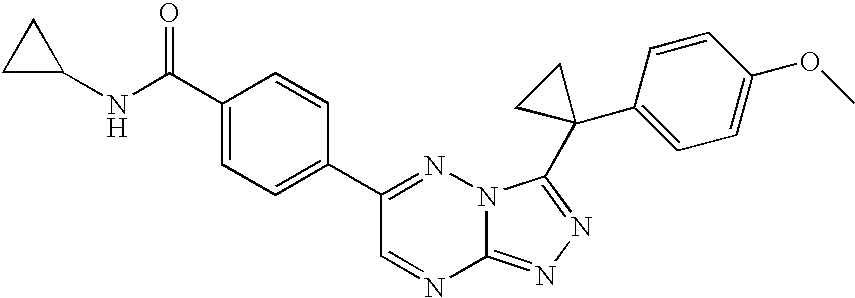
C12=NN=C(C3(C4=CC=C(OC)C=C4)CC3)N1N=C(C1=CC=C(C(NC3CC3)=O)C=C1)C=N2
